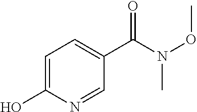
C1=C(O)N=CC(C(N(OC)C)=O)=C1
